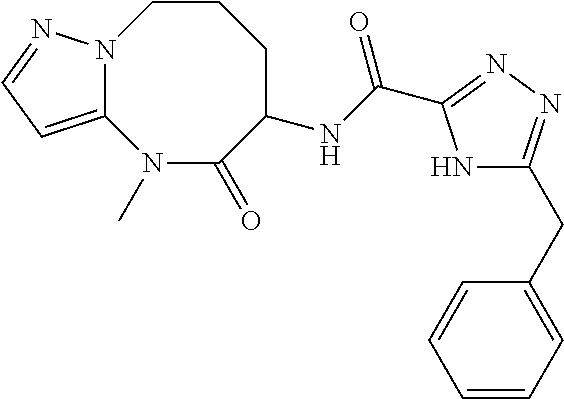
N12C(=CC=N1)N(C)C(=O)C(NC(=O)C1=NN=C(CC3=CC=CC=C3)N1)CCC2
